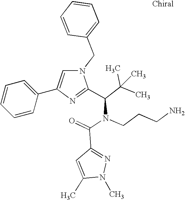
N1(CC2=CC=CC=C2)C=C(C2=CC=CC=C2)N=C1C(C(C)(C)C)N(CCCN)C(=O)C1=NN(C)C(C)=C1
